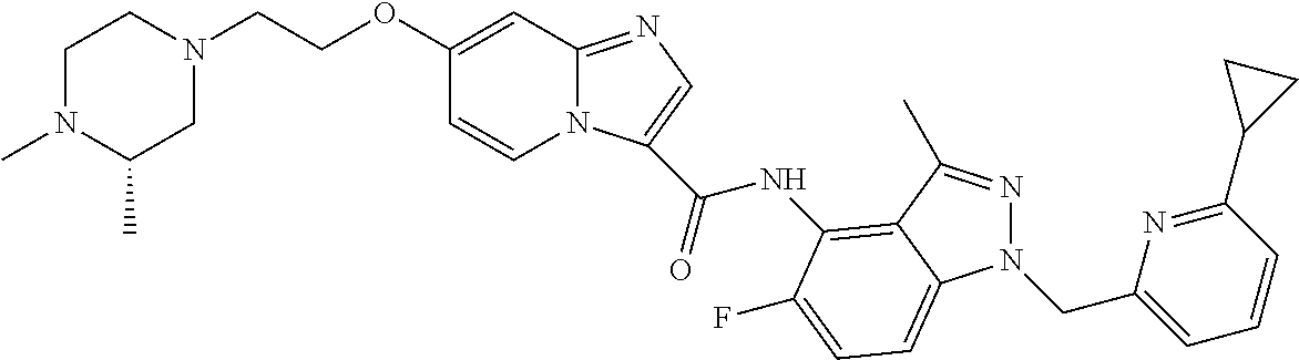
C1(OCCN2CCN(C)C(C)C2)=CC2=NC=C(C(=O)NC3=C4C(C)=NN(CC5=CC=CC(C6CC6)=N5)C4=CC=C3F)N2C=C1
